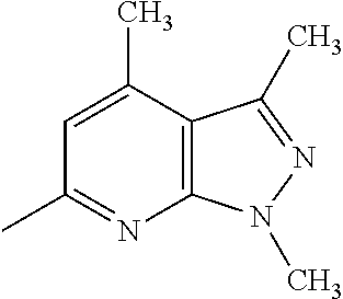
C12=C(C(C)=CC(C)=N1)C(C)=NN2C
